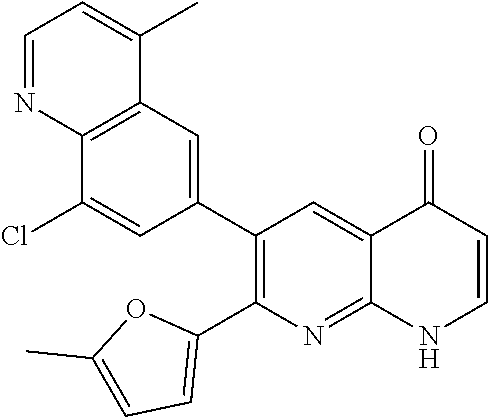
C12=C(C=C(C3=C(C4=CC=C(C)O4)N=C4C(=C3)C(=O)C=CN4)C=C1Cl)C(C)=CC=N2
